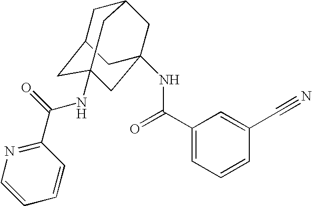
N1=C(C(=O)NC23CC4CC(CC(NC(C5=CC=CC(C#N)=C5)=O)(C2)C4)C3)C=CC=C1
